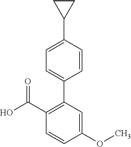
C1(C(=O)O)=C(C2=CC=C(C3CC3)C=C2)C=C(OC)C=C1
